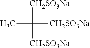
CC([CH2SO3Na])([CH2SO3Na])[CH2SO3Na]
